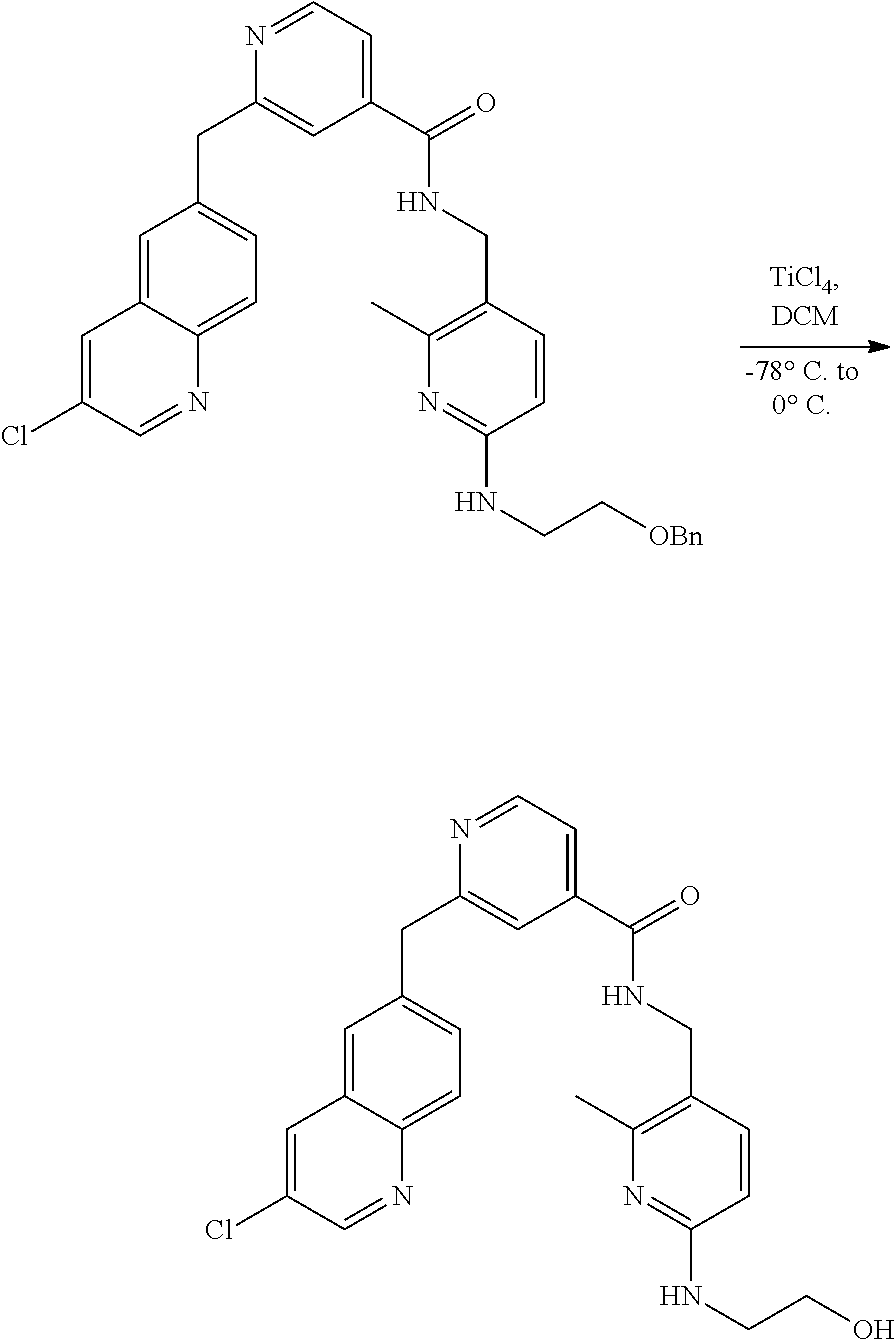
C1=C2C(=CC=C1CC1=CC(C(=O)NCC3=C(C)N=C(NCC[OBn])C=C3)=CC=N1)N=CC(Cl)=C2.C1=C2C(=CC=C1CC1=CC(C(=O)NCC3=C(C)N=C(NCCO)C=C3)=CC=N1)N=CC(Cl)=C2
